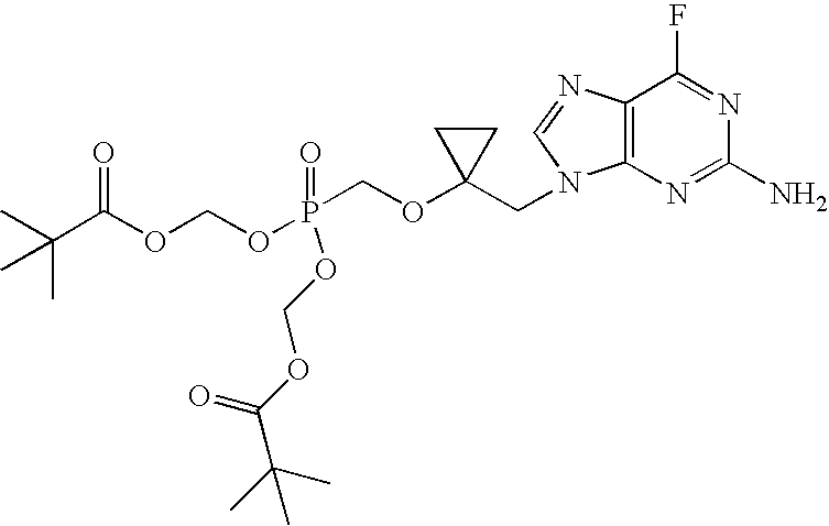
O(P(COC1(CN2C3=C(C(F)=NC(N)=N3)N=C2)CC1)(OCOC(C(C)(C)C)=O)=O)COC(C(C)(C)C)=O
